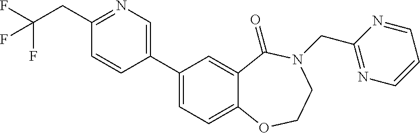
N1=C(CC(F)(F)F)C=CC(C2=CC=C3C(=C2)C(=O)N(CC2=NC=CC=N2)CCO3)=C1
